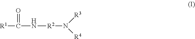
[R1]C(N[R2]N([R3])[R4])=O
